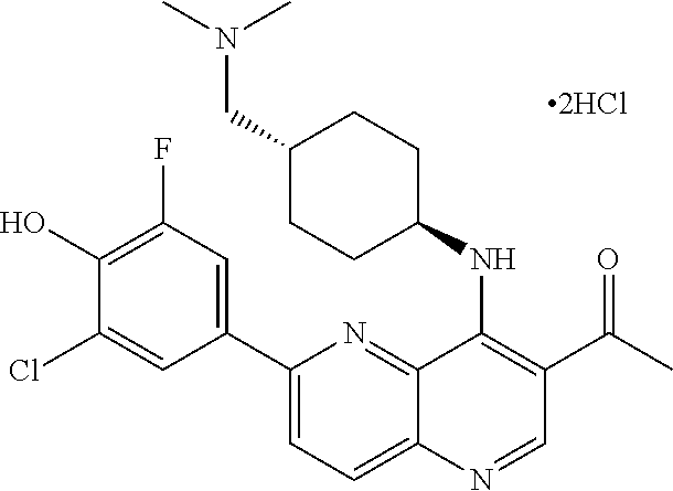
C1(C2=CC(F)=C(O)C(Cl)=C2)=CC=C2C(=N1)C(NC1CCC(CN(C)C)CC1)=C(C(C)=O)C=N2
